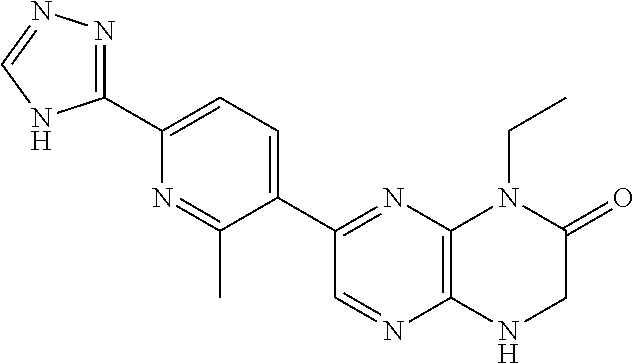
C1(C2=CC=C(C3=NN=CN3)N=C2C)=NC2=C(N=C1)NCC(=O)N2CC
